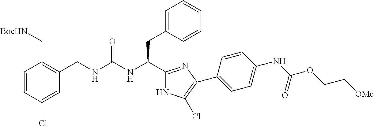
C(NC(CC1=CC=CC=C1)C1=NC(C2=CC=C(NC(OCC[OMe])=O)C=C2)=C(Cl)N1)(=O)NCC1=C(C[BocHN])C=CC(Cl)=C1
